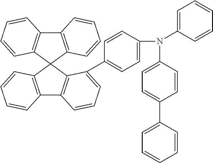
C12=C(C3(C4=C1C=CC=C4)C1=C(C4=C3C(C3=CC=C(N(C5=CC=CC=C5)C5=CC=C(C6=CC=CC=C6)C=C5)C=C3)=CC=C4)C=CC=C1)C=CC=C2
